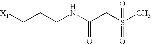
[X1]CCCNC(CS(C)(=O)=O)=O
